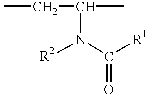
CCC(C)N([R2])C([R1])=O
